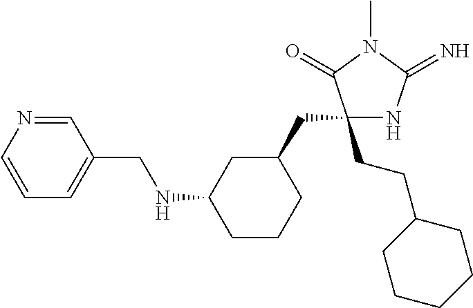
C1(CC2CC(NCC3=CC=CN=C3)CCC2)(CCC2CCCCC2)NC(=N)N(C)C1=O
